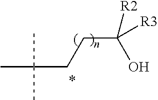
C(CCC(C)(C)C)(O)([R2])[R3]
